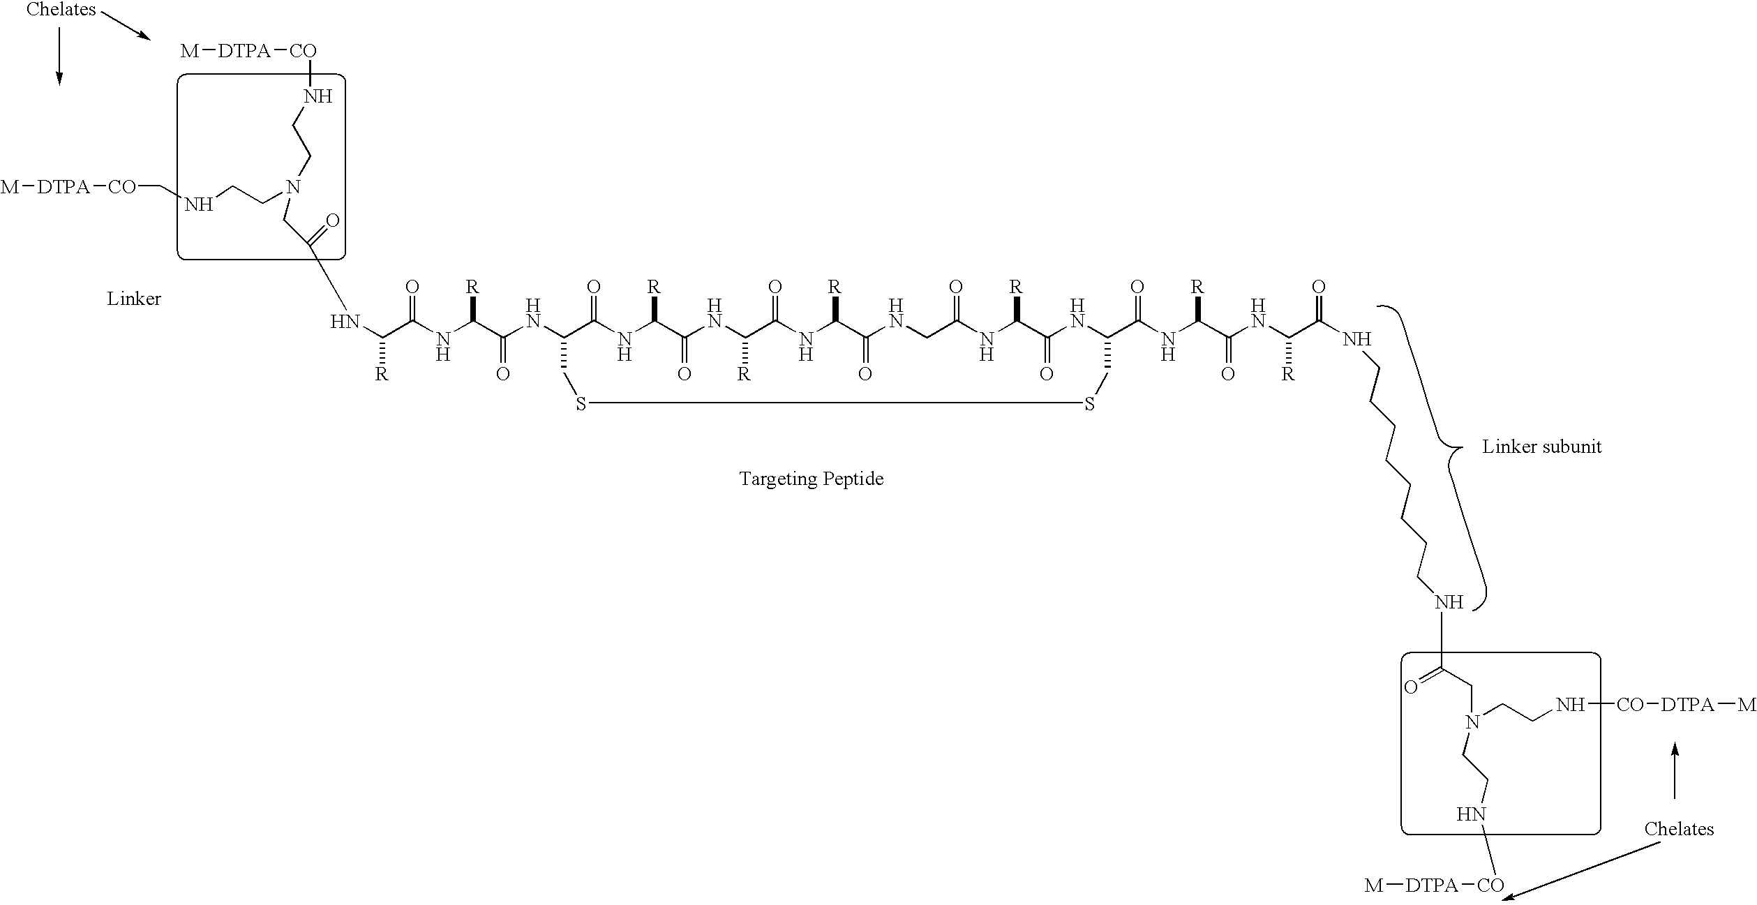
[M][DTPA][CO]CNCCN(CC(=O)NC(C(=O)NC(C(NC1C(=O)NC([R])C(=O)NC([R])C(=O)NC([R])C(=O)NCC(=O)NC([R])C(=O)NC(C(NC(C(NC([R])C(NCCCCCCCCNC(=O)CN(CCN[CO][DTPA][M])CCN[CO][DTPA][M])=O)=O)[R])=O)CSSC1)=O)[R])[R])CCN[CO][DTPA][M]
